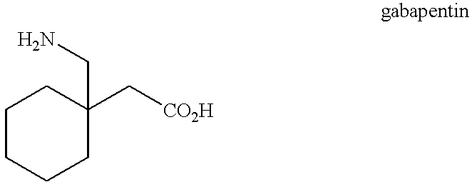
C1CCCC(CN)(C[CO2H])C1
